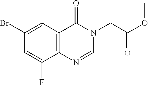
C1(Br)=CC2=C(C(F)=C1)N=CN(CC(OC)=O)C2=O
